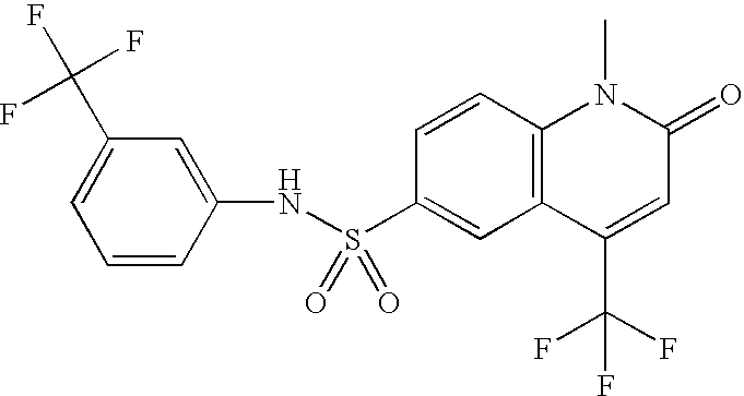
C12=C(C=CC(S(NC3=CC(C(F)(F)F)=CC=C3)(=O)=O)=C1)N(C)C(=O)C=C2C(F)(F)F
